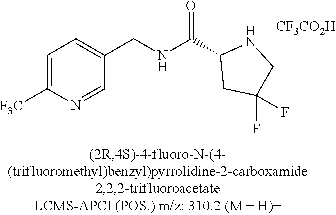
C1=C([F3C])N=CC(CNC(=O)C2CC(F)(F)CN2)=C1.[CF3CO2H]
